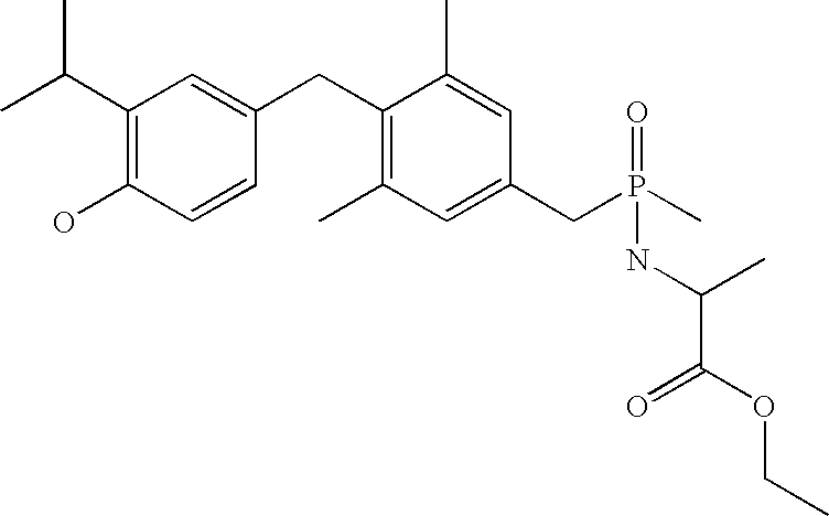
C1(C(C)C)=C(O)C=CC(CC2=C(C)C=C(CP(C)(=O)NC(C(OCC)=O)C)C=C2C)=C1
